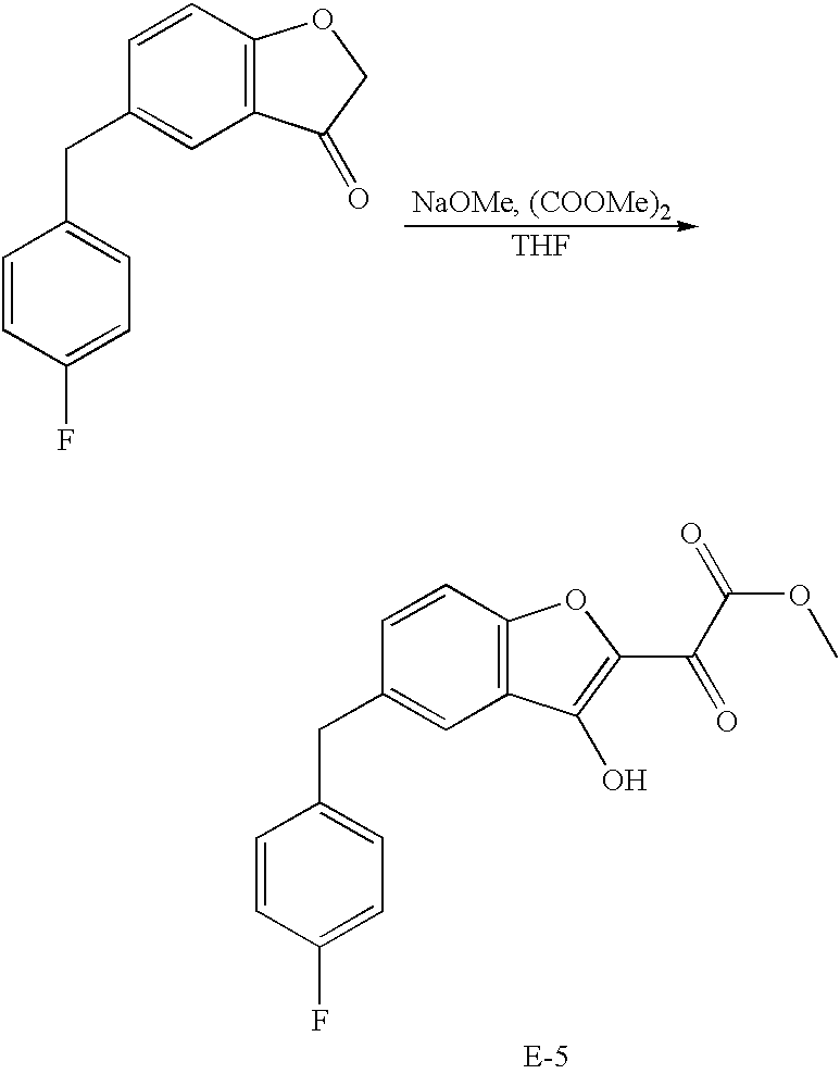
C1=CC(F)=CC=C1CC1=CC2=C(C=C1)OCC2=O.[THF].C1=CC(F)=CC=C1CC1=CC2=C(C=C1)OC(C(C(=O)OC)=O)=C2O
